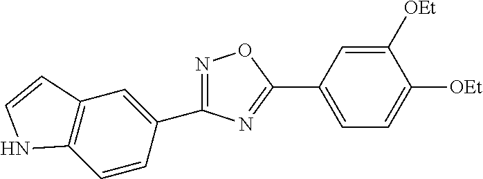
N1=C(C2=CC3=C(C=C2)NC=C3)N=C(C2=CC=C([OEt])C([OEt])=C2)O1
